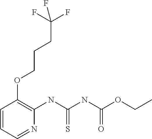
C1=CC=NC(NC(NC(OCC)=O)=S)=C1OCCCC(F)(F)F
